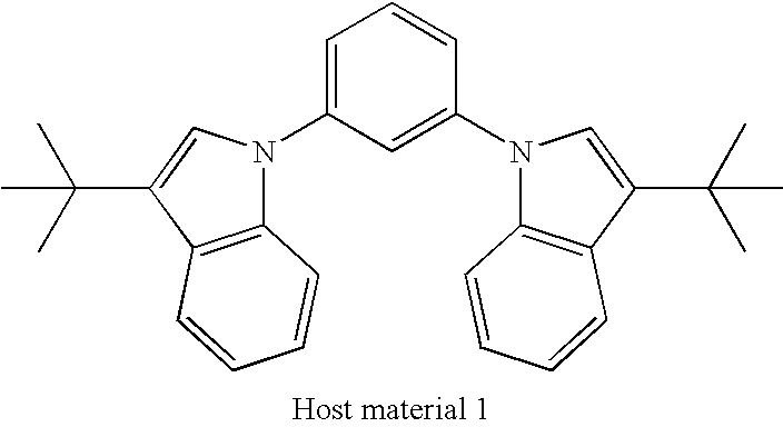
C1=C(N2C3=C(C(C(C)(C)C)=C2)C=CC=C3)C=C(N2C3=C(C(C(C)(C)C)=C2)C=CC=C3)C=C1
